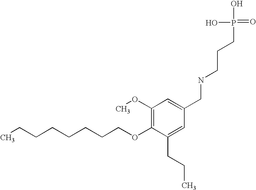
C(COC1=C(OC)C=C(CNCCCP(=O)(O)O)C=C1CCC)CCCCCC
